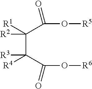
C(C(C(O[R6])=O)([R4])[R3])([R1])(C(O[R5])=O)[R2]
